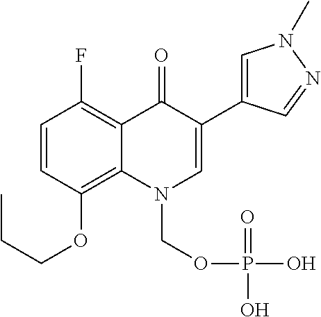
C1=CC(OCCC)=C2C(=C1F)C(=O)C(C1=CN(C)N=C1)=CN2COP(O)(=O)O
